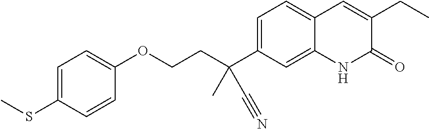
C(COC1=CC=C(SC)C=C1)C(C1=CC=C2C(=C1)NC(=O)C(CC)=C2)(C)C#N
